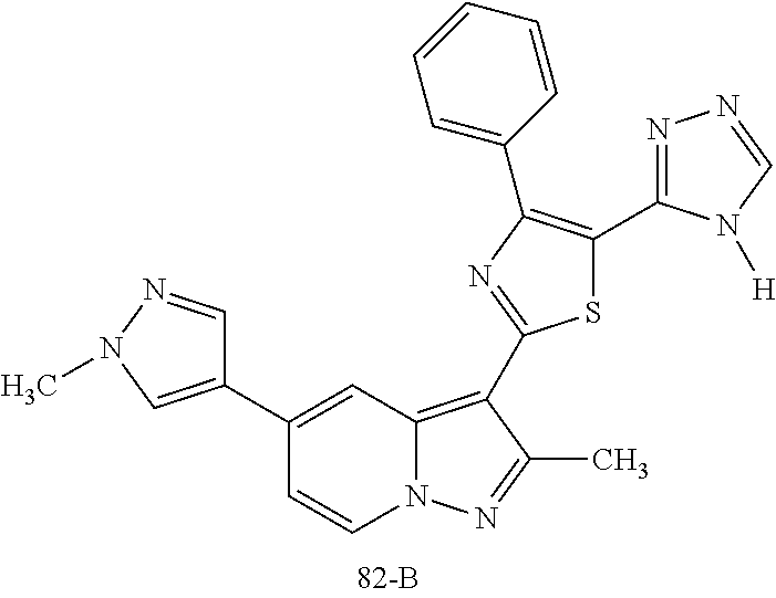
C1(C2=CN(C)N=C2)=CC2=C(C3=NC(C4=CC=CC=C4)=C(C4=NN=CN4[H])S3)C(C)=NN2C=C1
